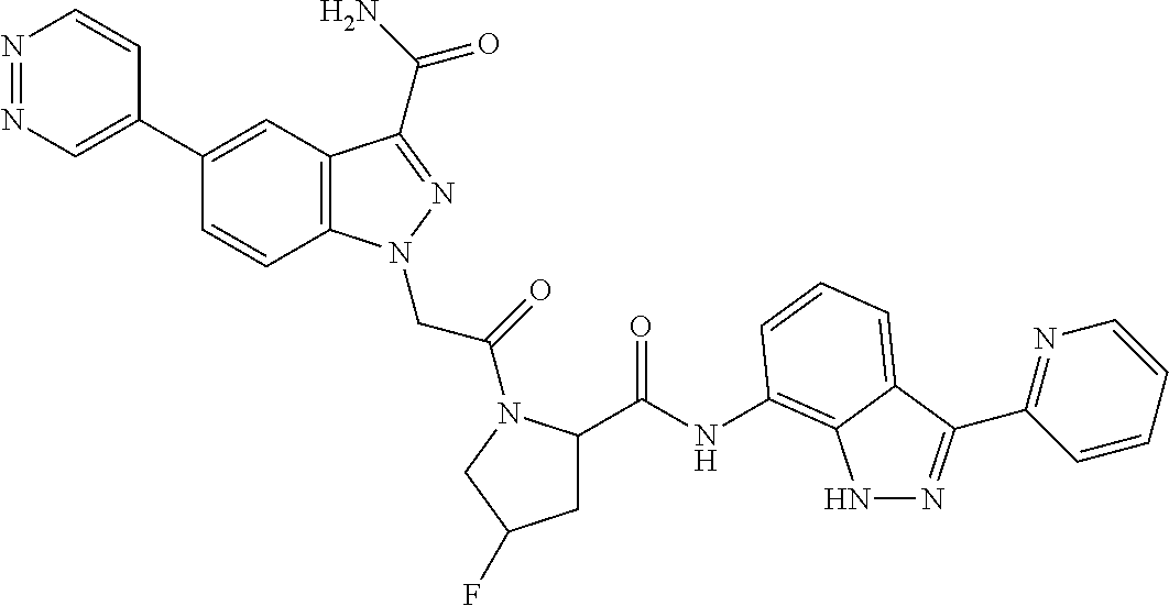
N1=NC=C(C2=CC3=C(C=C2)N(CC(=O)N2C(C(=O)NC4=C5NN=C(C6=NC=CC=C6)C5=CC=C4)CC(F)C2)N=C3C(N)=O)C=C1
